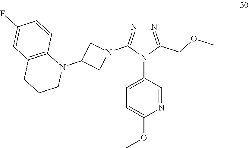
C1=C(N2C(COC)=NN=C2N2CC(N3C4=C(CCC3)C=C(F)C=C4)C2)C=NC(OC)=C1
